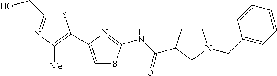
C1(CN2CCC(C(NC3=NC(C4=C([Me])N=C(CO)S4)=CS3)=O)C2)=CC=CC=C1
